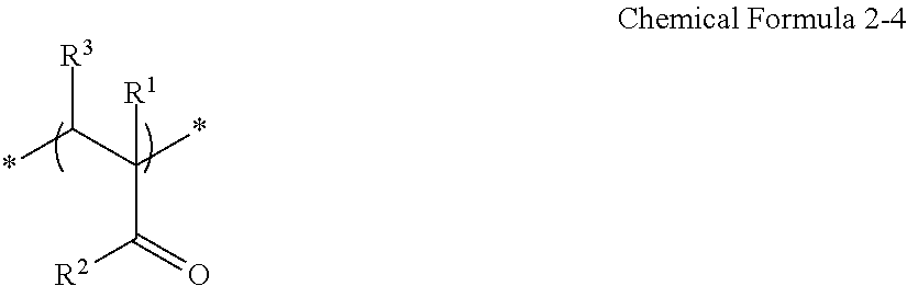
*C(C(*)([R1])C([R2])=O)[R3]
